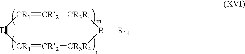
[CR1]1=[CR2][CR3R4]B([R14])[CR3R4][CR2]=[CR1][D]1
